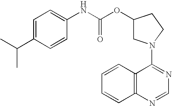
C1(N2CC(OC(NC3=CC=C(C(C)C)C=C3)=O)CC2)=NC=NC2=C1C=CC=C2
